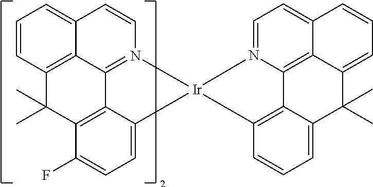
C12=CC=CC3=C1C1=N(C=C2)[Ir]2(C4=CC=C(F)C(=C14)C3(C)C)N1=CC=C3C4=C1C1=C2C=CC=C1C(C)(C)C4=CC=C3
